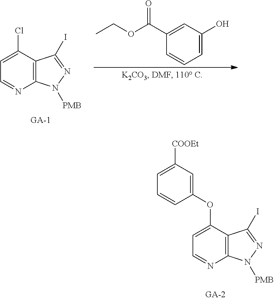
CCOC(C1=CC(O)=CC=C1)=O.C12=C(C(Cl)=CC=N1)C(I)=NN2[PMB].C12=C(C(OC3=CC([COOEt])=CC=C3)=CC=N1)C(I)=NN2[PMB]
